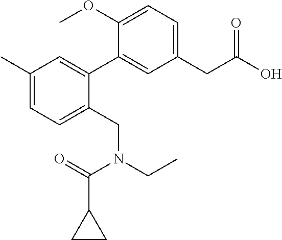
C1(C)=CC=C(CN(CC)C(=O)C2CC2)C(C2=CC(CC(O)=O)=CC=C2OC)=C1
